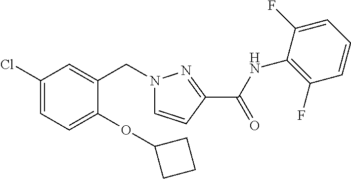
C1(Cl)=CC=C(OC2CCC2)C(CN2C=CC(C(NC3=C(F)C=CC=C3F)=O)=N2)=C1
